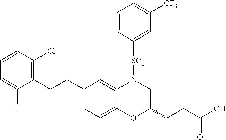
C1(CCC2=C(Cl)C=CC=C2F)=CC=C2C(=C1)N([SO2]C1=CC([CF3])=CC=C1)CC(CCC(O)=O)O2
